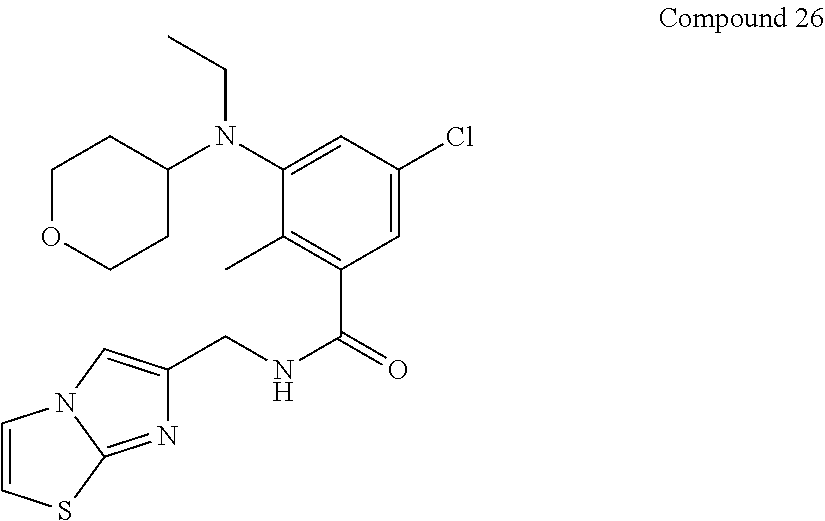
C1OCCC(N(C2=CC(Cl)=CC(C(=O)NCC3=CN4C(=N3)SC=C4)=C2C)CC)C1
